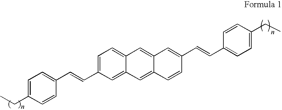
C1=C(CC)C=CC(C=CC2=CC=C3C(=C2)C=C2C(=C3)C=C(C=CC3=CC=C(CC)C=C3)C=C2)=C1
